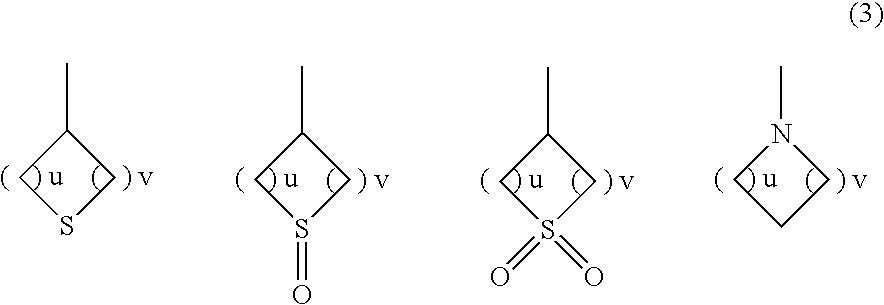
C1(C)CSC1.C1(C)CS(=O)C1.C1(C)CS(=O)(=O)C1.N1(C)CCC1
